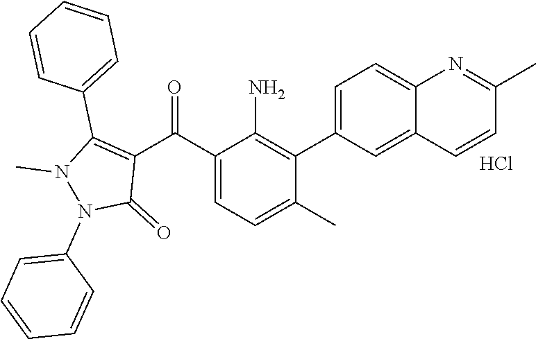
C1=C(C2=C(N)C(C(C3=C(C4=CC=CC=C4)N(C)N(C4=CC=CC=C4)C3=O)=O)=CC=C2C)C=C2C(=C1)N=C(C)C=C2.Cl
